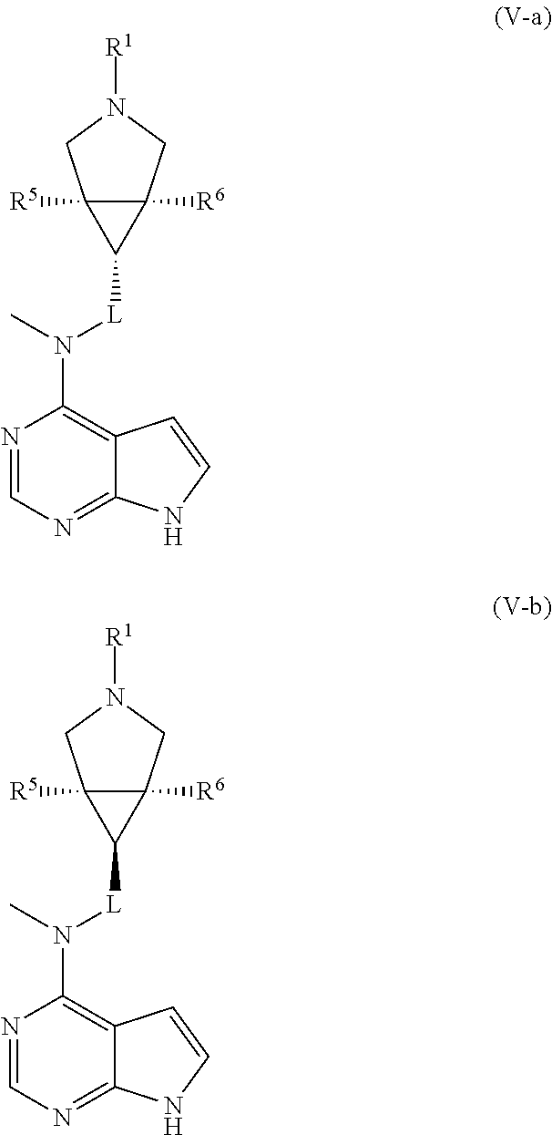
C12([R5])C([R6])(CN([R1])C1)C2[L]N(C1=C2C(=NC=N1)NC=C2)C.C12([R5])C([R6])(CN([R1])C1)C2[L]N(C1=C2C(=NC=N1)NC=C2)C
